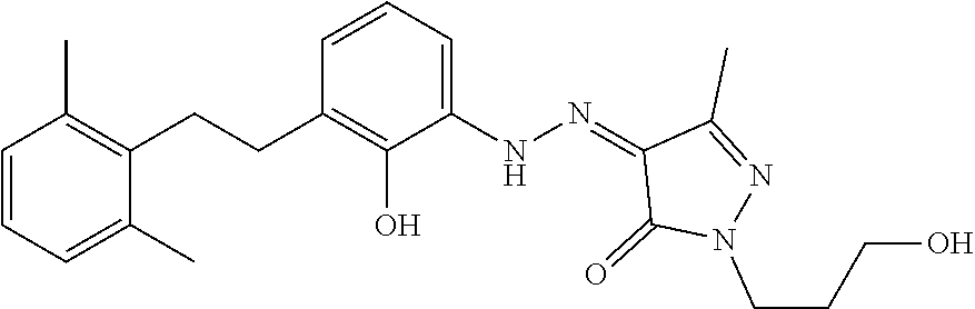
C1=CC=C(NN=C2C(=O)N(CCCO)N=C2C)C(O)=C1CCC1=C(C)C=CC=C1C
